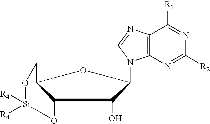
C12O[Si]([R4])([R4])OCC1OC(N1C3=C(N=C1)C([R1])=NC([R2])=N3)C2O
